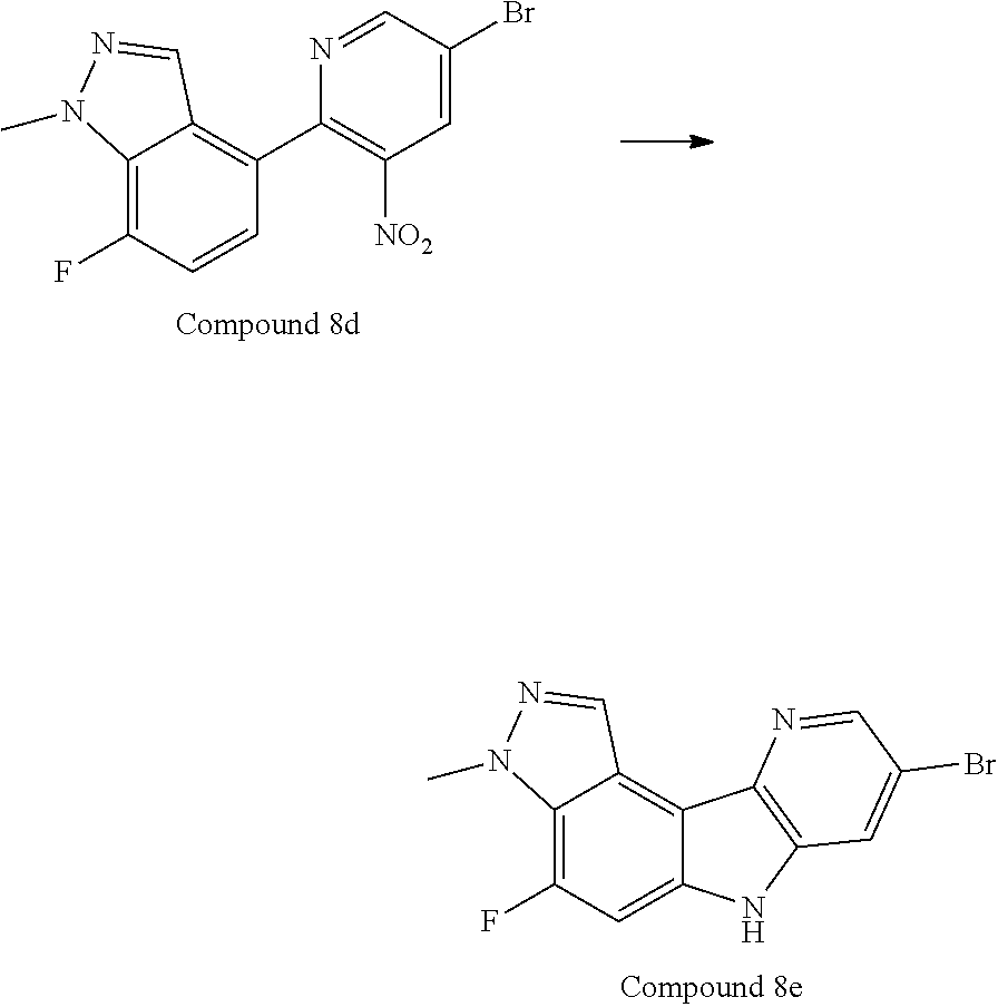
C12=C(F)C=C3C(=C1C=NN2C)C1=C(N3)C=C(Br)C=N1.C12=C(F)C=CC(C3=C([NO2])C=C(Br)C=N3)=C1C=NN2C
